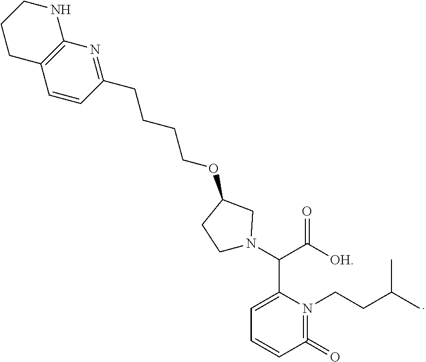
C1(CCCCOC2CCN(C(C([OH])=O)C3=CC=CC(=O)=N3CCC(C)C)C2)=NC2=C(C=C1)CCCN2
